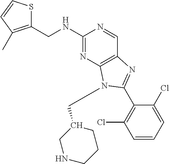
C1(CNC2=NC3=C(C=N2)N=C(C2=C(Cl)C=CC=C2Cl)N3CC2CNCCC2)=C(C)C=CS1
